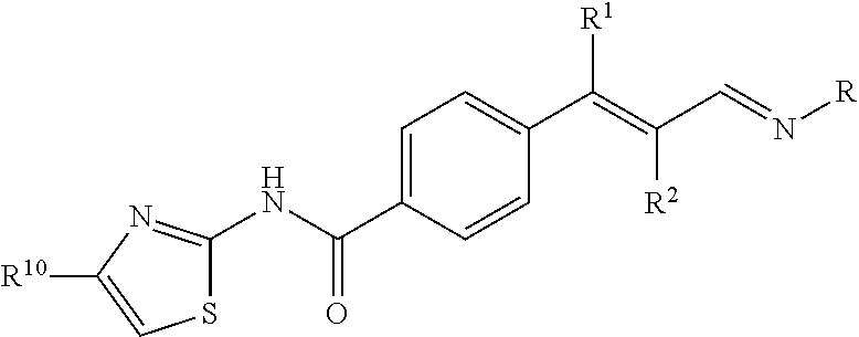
C1=C(C(NC2=NC([R10])=CS2)=O)C=CC(C(=C(C=N[R])[R2])[R1])=C1
